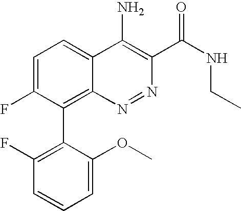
C1=C(F)C(C2=C(F)C=CC=C2OC)=C2C(=C1)C(N)=C(C(NCC)=O)N=N2
